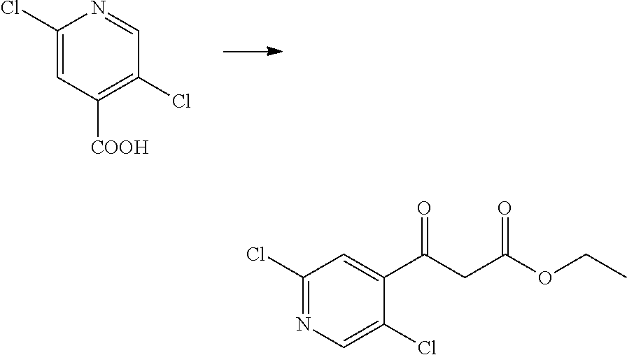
C1(Cl)=CC([COOH])=C(Cl)C=N1.C1(Cl)=NC=C(Cl)C(C(CC(OCC)=O)=O)=C1
